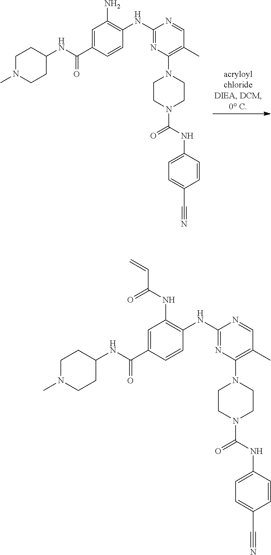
C1(NC2=C(N)C=C(C(NC3CCN(C)CC3)=O)C=C2)=NC(N2CCN(C(NC3=CC=C(C#N)C=C3)=O)CC2)=C(C)C=N1.C1(NC2=C(NC(C=C)=O)C=C(C(NC3CCN(C)CC3)=O)C=C2)=NC(N2CCN(C(NC3=CC=C(C#N)C=C3)=O)CC2)=C(C)C=N1
